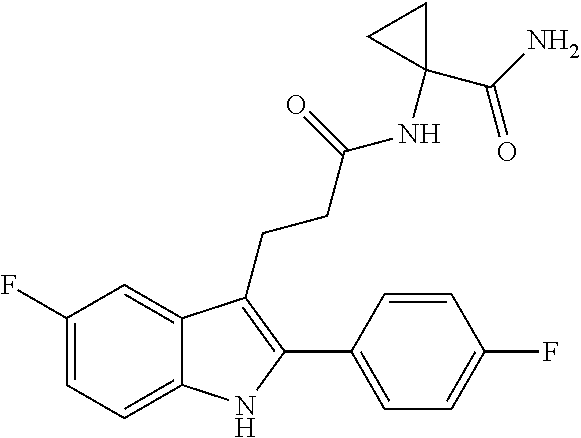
C1=C2C(CCC(NC3(C(=O)N)CC3)=O)=C(C3=CC=C(F)C=C3)NC2=CC=C1F
